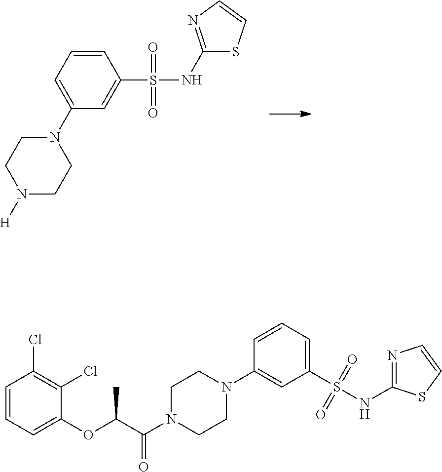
C1=CC=C(N2CCN([H])CC2)C=C1S(NC1=NC=CS1)(=O)=O.C1=C(OC(C(N2CCN(C3=CC(S(NC4=NC=CS4)(=O)=O)=CC=C3)CC2)=O)C)C(Cl)=C(Cl)C=C1
